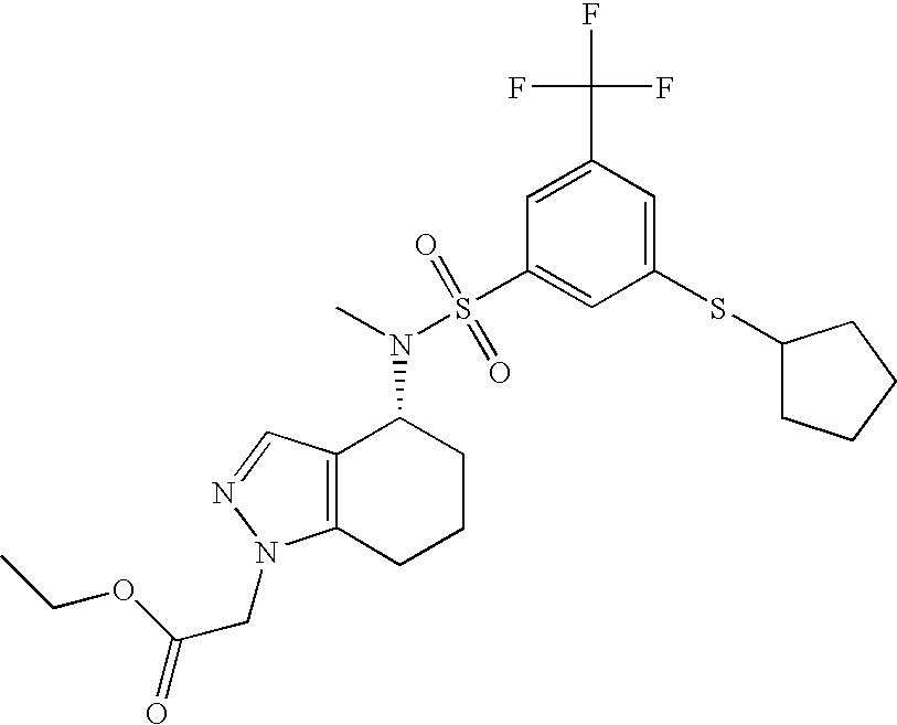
N(C1C2=C(CCC1)N(CC(=O)OCC)N=C2)(S(C1=CC(SC2CCCC2)=CC(C(F)(F)F)=C1)(=O)=O)C
